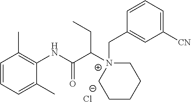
C1=CC=C(C)C(NC(C([N+]2(CC3=CC([CN])=CC=C3)CCCCC2)CC)=O)=C1C.[Cl-]
